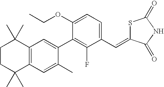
C1CC(C)(C)C2=C(C1(C)C)C=C(C1=C(F)C(C=C3SC(=O)NC3=O)=CC=C1OCC)C(C)=C2
